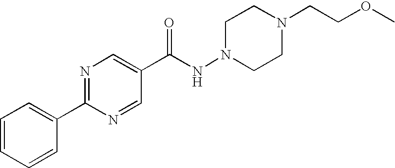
N1=C(C2=CC=CC=C2)N=CC(C(NN2CCN(CCOC)CC2)=O)=C1
